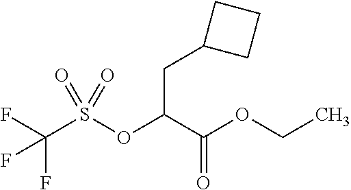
O(C(C(OCC)=O)CC1CCC1)S(C(F)(F)F)(=O)=O
